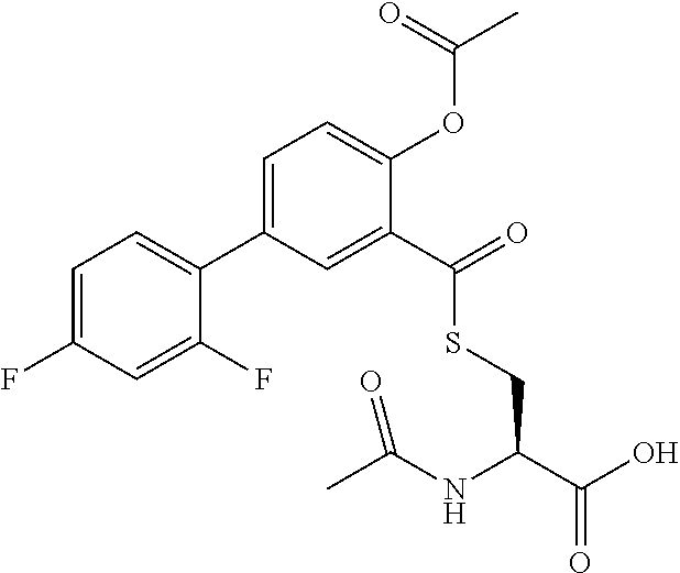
C1=C(F)C=C(F)C(C2=CC=C(OC(C)=O)C(C(=O)SCC(C(O)=O)NC(C)=O)=C2)=C1
